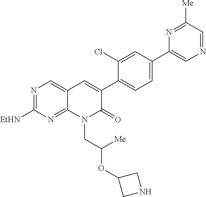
N1=C([EtHN])N=C2C(=C1)C=C(C1=CC=C(C3=CN=CC([Me])=N3)C=C1Cl)C(=O)N2CC(OC1CNC1)[Me]
